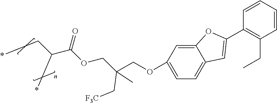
C12=CC(OCC(COC(C(CC*)C*)=O)(C[F3C])C)=CC=C1C=C(C1=C(CC)C=CC=C1)O2
